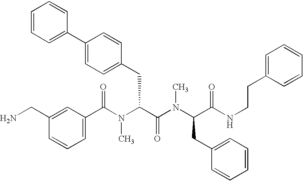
C1(C(N(C(C(=O)N(C)C(CC2=CC=CC=C2)C(=O)NCCC2=CC=CC=C2)CC2=CC=C(C3=CC=CC=C3)C=C2)C)=O)=CC=CC(CN)=C1
